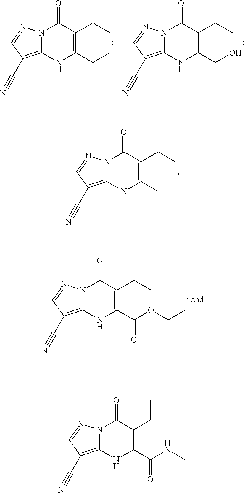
N12C(=C(C#N)C=N1)NC1=C(C2=O)CCCC1.N12C(=C(C#N)C=N1)NC(CO)=C(CC)C2=O.N12C(=C(C#N)C=N1)N(C)C(C)=C(CC)C2=O.N12C(=C(C#N)C=N1)NC(C(OCC)=O)=C(CC)C2=O.N12C(=C(C#N)C=N1)NC(C(NC)=O)=C(CC)C2=O
